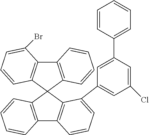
C12=C(C=CC=C1)C1(C3=C2C=CC=C3C2=CC(Cl)=CC(C3=CC=CC=C3)=C2)C2=C(C3=C1C=CC=C3)C(Br)=CC=C2
